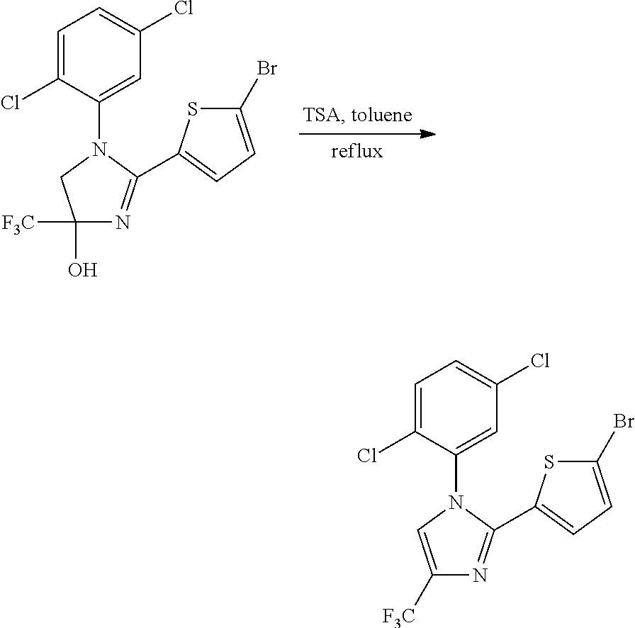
C1=C(Cl)C=C(N2CC([F3C])(O)N=C2C2=CC=C(Br)S2)C(Cl)=C1.C1=C(Cl)C=C(N2C=C([F3C])N=C2C2=CC=C(Br)S2)C(Cl)=C1
